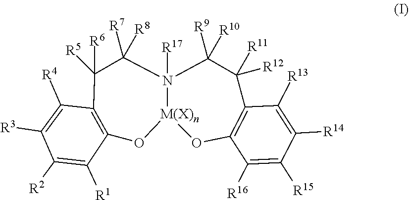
N12([R17])[M(X)n](OC3=C(C([R6])([R5])C1([R7])[R8])C([R4])=C([R3])C([R2])=C3[R1])OC1=C(C([R12])([R11])C2([R10])[R9])C([R13])=C([R14])C([R15])=C1[R16]
